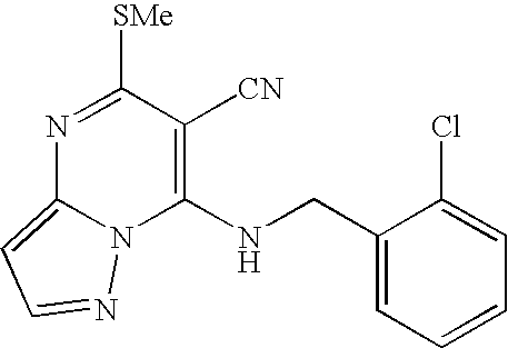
N1=C([SMe])C([CN])=C(NCC2=CC=CC=C2Cl)N2C1=CC=N2
